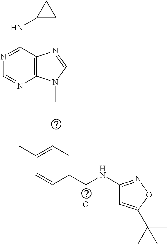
CC=CC.C=CCCNC1=NOC(C(C)(C)C)=C1.O.C12=C(N(C)C=N1)N=CN=C2NC1CC1
